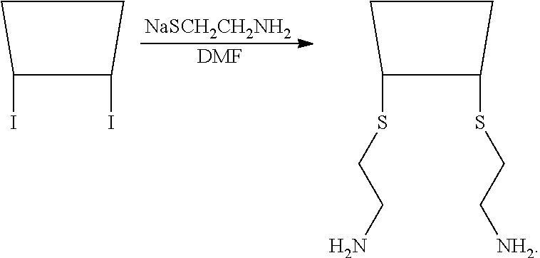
C1(I)C(I)CC1.[NaSCH2CH2NH2].[DMF].C1(SCCN)C(SCC[NH2])CC1
